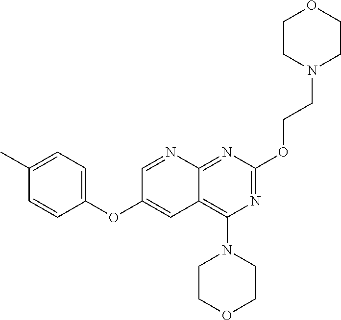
N1=C(OCCN2CCOCC2)N=C2C(=C1N1CCOCC1)C=C(OC1=CC=C(C)C=C1)C=N2
